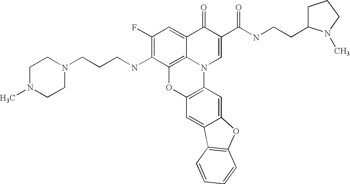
C1(F)=C(NCCCN2CCN(C)CC2)C2=C3C(=C1)C(=O)C(C(=O)NCCC1CCCN1C)=CN3C1=C(O2)C=C2C(=C1)OC1=C2C=CC=C1
